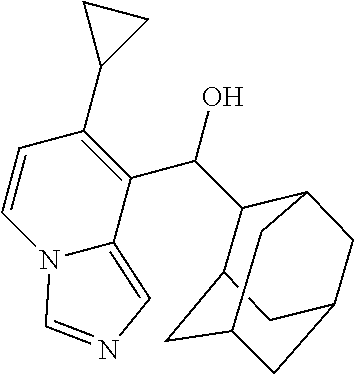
C1(C2=C(C(O)C3C4CC5CC(CC3C5)C4)C3=CN=CN3C=C2)CC1
